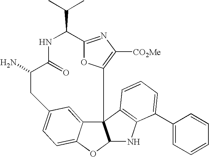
C12=NC([CO2Me])=C(O1)C13C4=CC(=CC=C4OC1NC1=C3C=CC=C1C1=CC=CC=C1)CC(N)C(=O)NC2C(C)C
